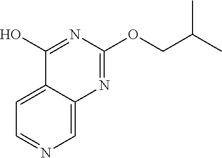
C1=NC=C2C(=C1)C(O)=NC(OCC(C)C)=N2
